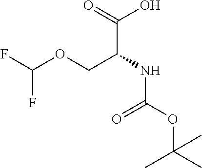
C(C(NC(OC(C)(C)C)=O)COC(F)F)(=O)O
